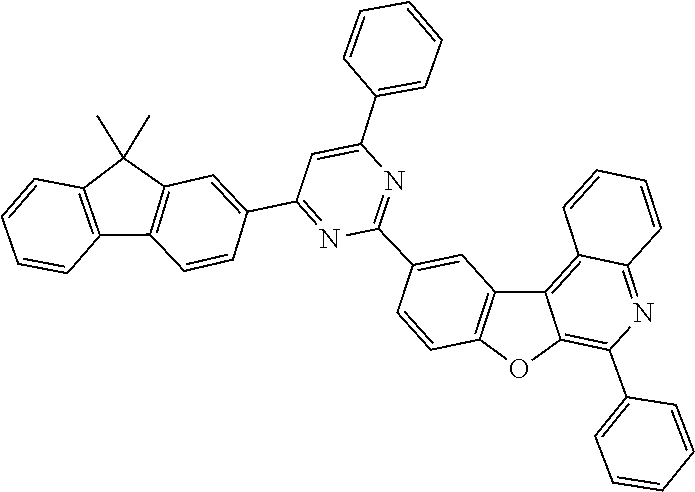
C1=CC2=C(C=C1)C(C)(C)C1=C2C=CC(C2=NC(C3=CC4=C(OC5=C(C6=CC=CC=C6)N=C6C(=C54)C=CC=C6)C=C3)=NC(C3=CC=CC=C3)=C2)=C1
